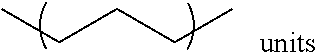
CCCCC.[units]
